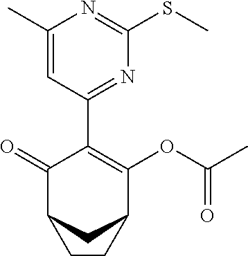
C1(C2=C(OC(C)=O)C3CC(C2=O)CC3)=NC(SC)=NC(C)=C1
